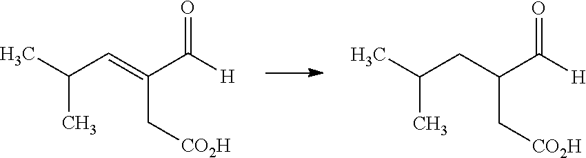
CC(C=C(C([H])=O)C[CO2H])C.CC(CC(C([H])=O)C[CO2H])C
